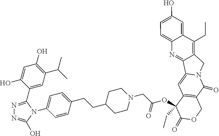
C1(CCC2CCN(CC(=O)OC3(CC)C4=C(COC3=O)C(=O)N3C(=C4)C4=NC5=CC=C(O)C=C5C(CC)=C4C3)CC2)=CC=C(N2C(C3=CC(C(C)C)=C(O)C=C3O)=NN=C2O)C=C1
